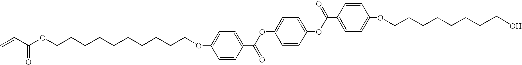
C(CCCCCCCCCOC1=CC=C(C(OC2=CC=C(OC(C3=CC=C(OCCCCCCCCO)C=C3)=O)C=C2)=O)C=C1)OC(C=C)=O
